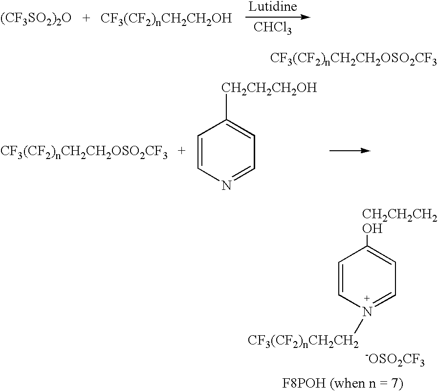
[(CF3SO2)2O].[CHCl3].C1=CN=CC=C1[CH2CH2CH2OH].C1=CN([CF3(CF2)nCH2CH2])=CC=C1[CH2CH2CH2OH].[-OSO2CF3]
